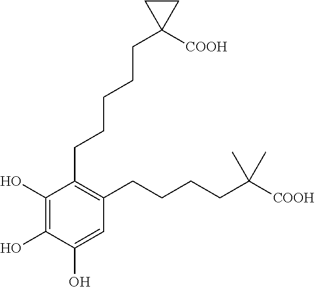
C1(O)=C(O)C(O)=CC(CCCCC([COOH])(C)C)=C1CCCCCC1([COOH])CC1
